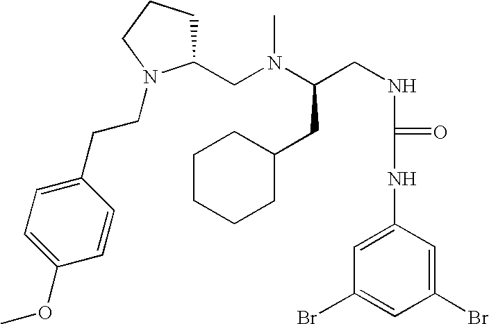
CN(C(CNC(NC1=CC(Br)=CC(Br)=C1)=O)CC1CCCCC1)CC1CCCN1CCC1=CC=C(OC)C=C1
